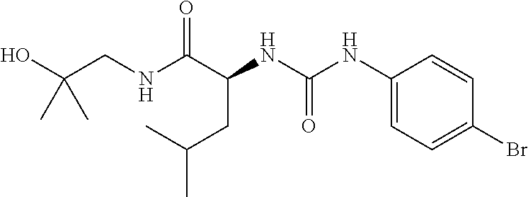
C(C)(CC(NC(=O)NC1=CC=C(Br)C=C1)C(NCC(O)(C)C)=O)C
